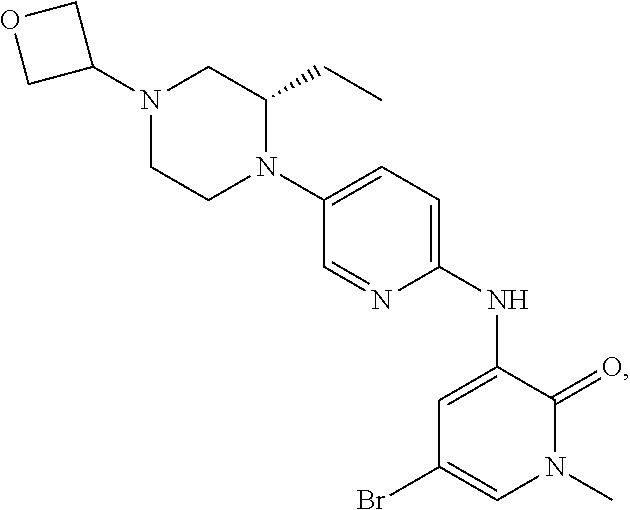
N(C1=CC(Br)=CN(C)C1=O)C1=CC=C(N2C(CC)CN(C3COC3)CC2)C=N1
